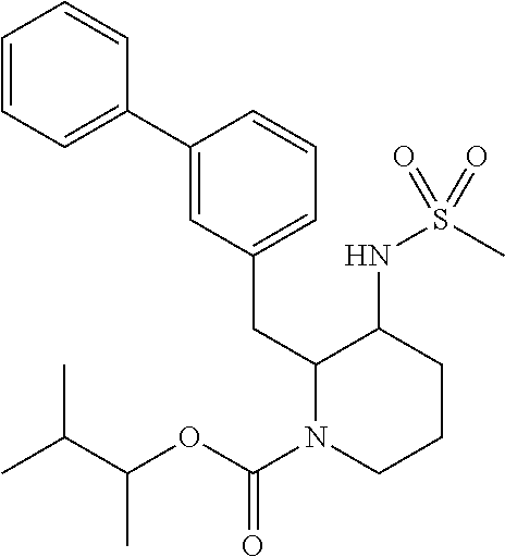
C1=CC=C(C2=CC(CC3N(C(=O)OC(C)C(C)C)CCCC3NS(C)(=O)=O)=CC=C2)C=C1
